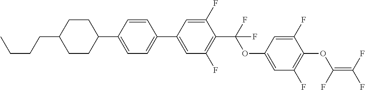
C1(C2=CC(F)=C(C(OC3=CC(F)=C(OC(=C(F)F)F)C(F)=C3)(F)F)C(F)=C2)=CC=C(C2CCC(CCCC)CC2)C=C1
